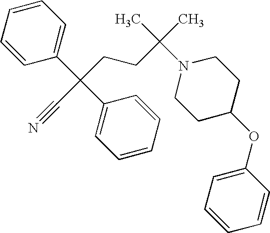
C1=CC=C(C(C2=CC=CC=C2)(CCC(C)(C)N2CCC(OC3=CC=CC=C3)CC2)C#N)C=C1
